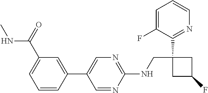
C1(NCC2(C3=NC=CC=C3F)CC(F)C2)=NC=C(C2=CC(C(NC)=O)=CC=C2)C=N1
